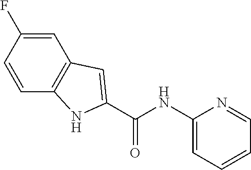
C1=CC(F)=CC2=C1NC(C(NC1=CC=CC=N1)=O)=C2
